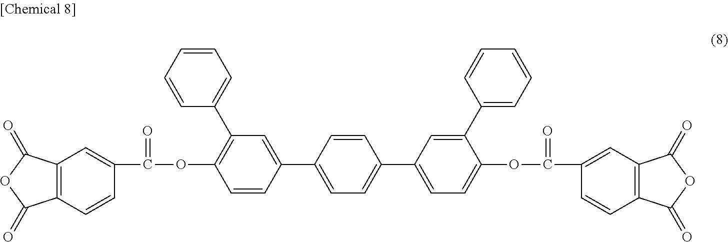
C12=C(C=CC(C(=O)OC3=C(C4=CC=CC=C4)C=C(C4=CC=C(C5=CC=C(OC(=O)C6=CC7=C(C=C6)C(=O)OC7=O)C(C6=CC=CC=C6)=C5)C=C4)C=C3)=C1)C(=O)OC2=O
